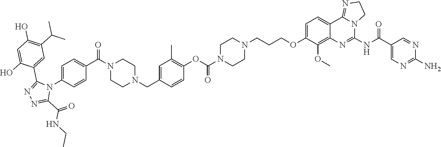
C1=CC(C(N2CCN(CC3=CC(C)=C(OC(N4CCN(CCCOC5=CC=C6C7=NCCN7C(NC(C7=CN=C(N)N=C7)=O)=NC6=C5OC)CC4)=O)C=C3)CC2)=O)=CC=C1N1C(C2=CC(C(C)C)=C(O)C=C2O)=NN=C1C(NCC)=O
